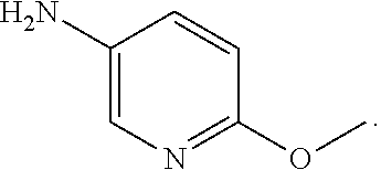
C1(N)=CN=C(OC)C=C1
